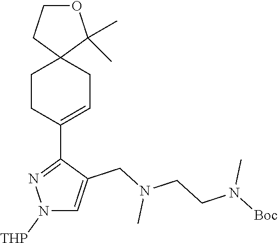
C1CC(C2=NN([THP])C=C2CN(CCN([Boc])C)C)=CCC12C(C)(C)OCC2
